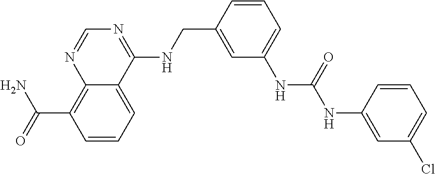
N1=C(NCC2=CC(NC(NC3=CC(Cl)=CC=C3)=O)=CC=C2)C2=CC=CC(C(=O)N)=C2N=C1
